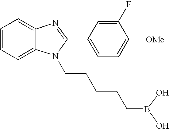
OB(O)CCCCCN1C2=CC=CC=C2N=C1C1=CC=C([OMe])C(F)=C1
